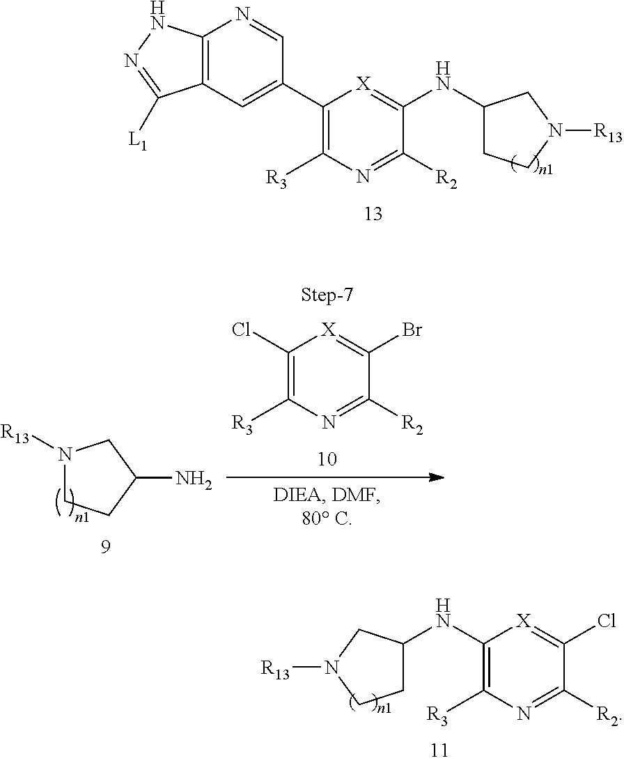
C12=C(C=C(C3=C([R3])N=C([R2])C(NC4CCN([R13])C4)=[X]3)C=N1)C([L1])=NN2.[R13]N1CCC(N)C1.ClC1=C([R3])N=C([R2])C(Br)=[X]1.N(C1=C([R3])N=C([R2])C(Cl)=[X]1)C1CCN([R13])C1
